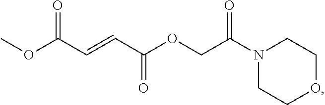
O(C(C=CC(OCC(N1CCOCC1)=O)=O)=O)C
